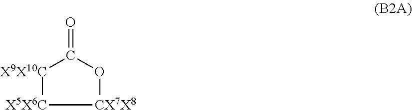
[CX7X8]1OC(=O)[X9X10C][X5X6C]1
